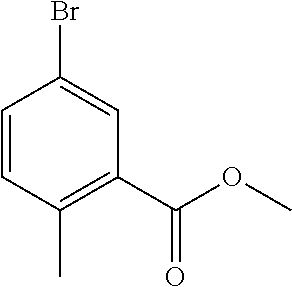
C1=CC(C)=C(C(OC)=O)C=C1Br
